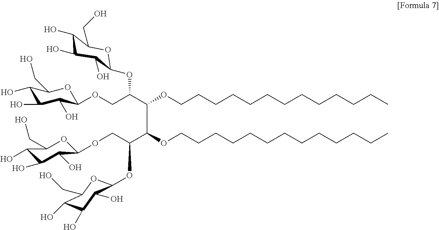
C1(O)C(O)C(O)C(OCC(C(C(C(COC2C(O)C(O)C(O)C(CO)O2)OC2C(O)C(O)C(O)C(CO)O2)OCCCCCCCCCCCCC)OCCCCCCCCCCCCC)OC2C(O)C(O)C(O)C(CO)O2)OC1CO
